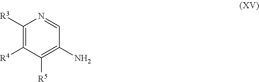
[R3]C1=C([R4])C([R5])=C(N)C=N1
